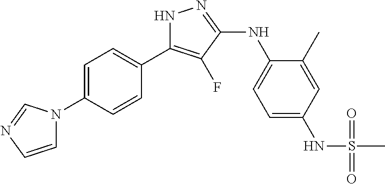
N1C(C2=CC=C(N3C=CN=C3)C=C2)=C(F)C(NC2=CC=C(NS(C)(=O)=O)C=C2C)=N1
